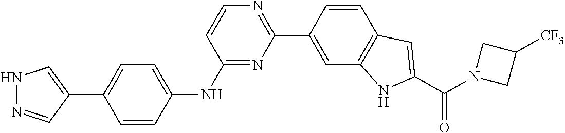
C1=CC(C2=NC=CC(NC3=CC=C(C4=CNN=C4)C=C3)=N2)=CC2=C1C=C(C(N1CC([CF3])C1)=O)N2
